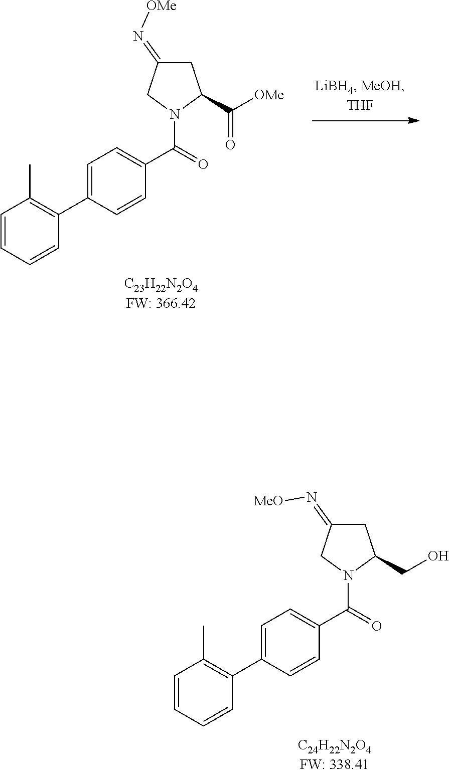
C1=C(C2=C(C)C=CC=C2)C=CC(C(=O)N2CC(=N[MeO])CC2CO)=C1.C1=C(C2=C(C)C=CC=C2)C=CC(C(=O)N2CC(=N[OMe])CC2C([OMe])=O)=C1
